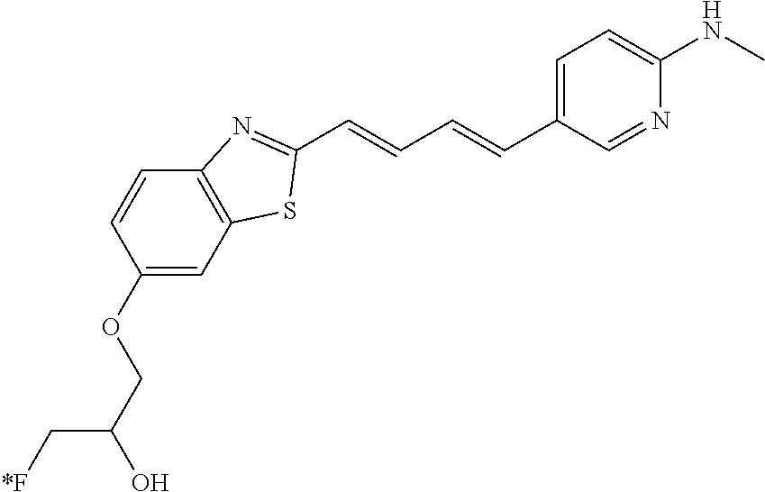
C1=C(C=CC=CC2=NC3=C(C=C(OCC(O)C[*F])C=C3)S2)C=NC(NC)=C1
